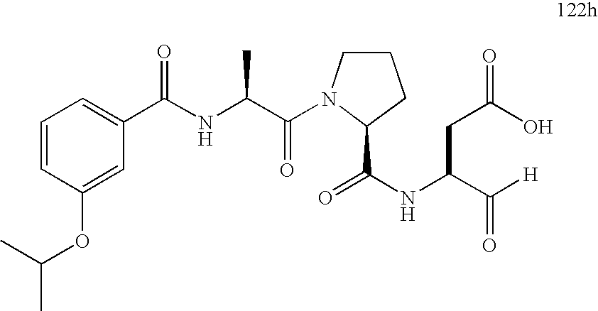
C1=CC(OC(C)C)=CC(C(NC(C(N2CCCC2C(=O)NC(C([H])=O)CC(O)=O)=O)C)=O)=C1
